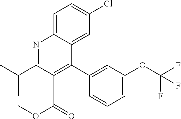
N1=C(C(C)C)C(C(OC)=O)=C(C2=CC(OC(F)(F)F)=CC=C2)C2=CC(Cl)=CC=C12
